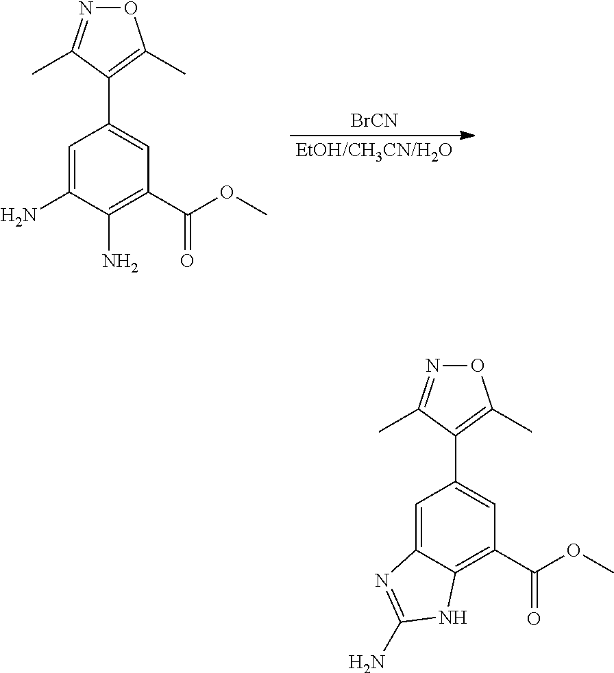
[EtOH/CH3CN/H2O].[BrCN].C1=C(N)C(N)=C(C(OC)=O)C=C1C1=C(C)ON=C1C.C1=C2C(=C(C(OC)=O)C=C1C1=C(C)ON=C1C)NC(N)=N2
